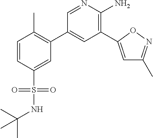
C1=CC(S(=O)(NC(C)(C)C)=O)=CC(C2=CC(C3=CC(C)=NO3)=C(N)N=C2)=C1C
